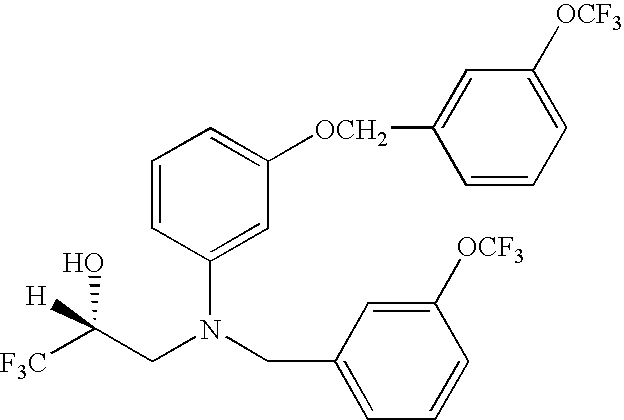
C1=CC=C([OCF3])C=C1[OCH2]C1=CC=CC(N(CC2=CC=CC([OCF3])=C2)CC([F3C])([H])O)=C1
